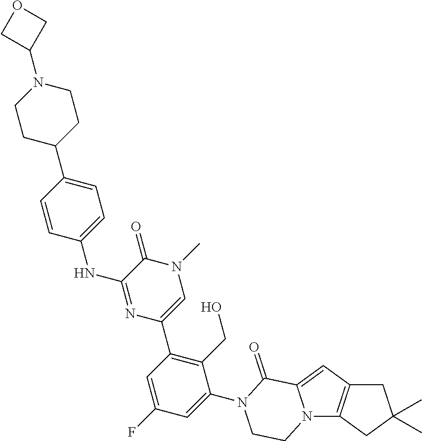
C1C2=C(CC1(C)C)N1C(=C2)C(=O)N(C2=CC(F)=CC(C3=CN(C)C(=O)C(NC4=CC=C(C5CCN(C6COC6)CC5)C=C4)=N3)=C2CO)CC1
